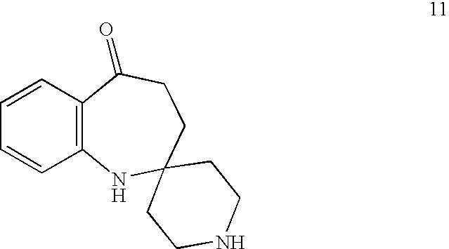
C12=C(C=CC=C1)C(=O)CCC1(N2)CCNCC1
